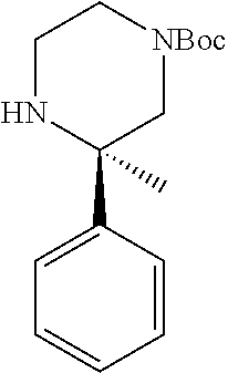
N1C(C2=CC=CC=C2)(C)C[NBoc]CC1
